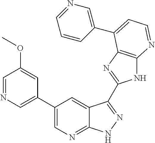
C1(C2=CN=C3C(=C2)C(C2=NC4=C(N2)N=CC=C4C2=CN=CC=C2)=NN3)=CN=CC(OC)=C1
